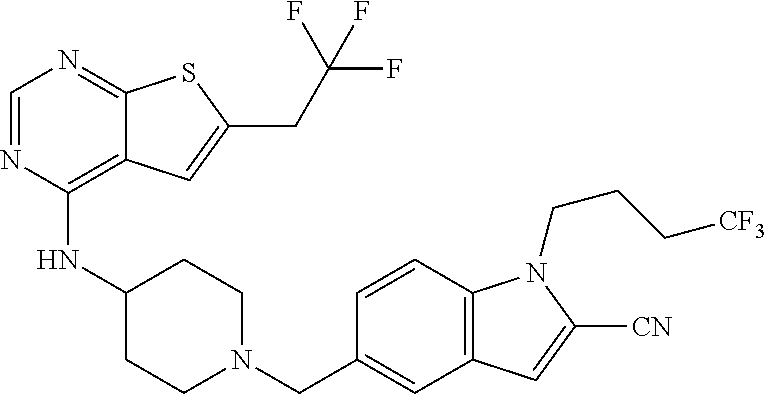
C1=NC(NC2CCN(CC3=CC4=C(C=C3)N(CCC[CF3])C([CN])=C4)CC2)=C2C(=N1)SC(CC(F)(F)F)=C2
